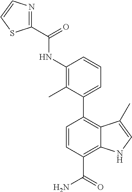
C1=CC(C(=O)N)=C2C(=C1C1=CC=CC(NC(C3=NC=CS3)=O)=C1C)C(C)=CN2
